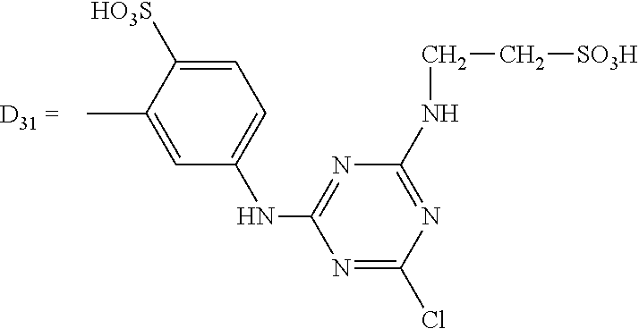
CC1=CC(NC2=NC(NCC[SO3H])=NC(Cl)=N2)=CC=C1[SO3H]
